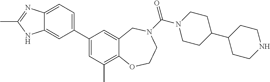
C12=CC=C(C3=CC(C)=C4C(=C3)CN(C(=O)N3CCC(C5CCNCC5)CC3)CCO4)C=C1NC(C)=N2
